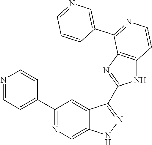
C1(C2=NC=C3C(=C2)C(C2=NC4=C(N2)C=CN=C4C2=CN=CC=C2)=NN3)=CC=NC=C1
